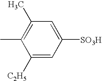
C1([C2H5])=CC([SO3H])=CC(C)=C1C
